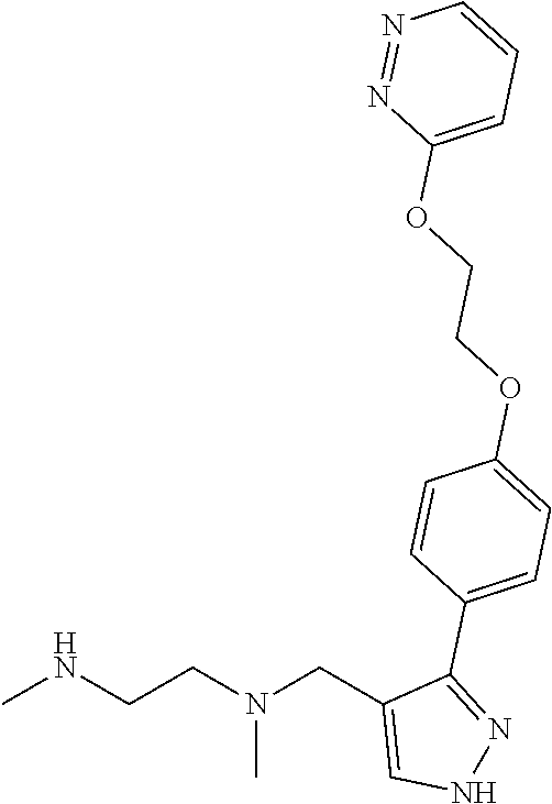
CNCCN(CC1=CNN=C1C1=CC=C(OCCOC2=CC=CN=N2)C=C1)C
